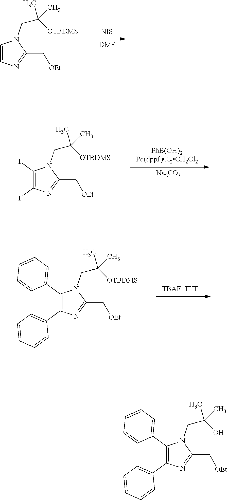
C1=CN=C(C[OEt])N1CC(C)([OTBDMS])C.[NIS].[DMF].C1(I)=C(I)N=C(C[OEt])N1CC(C)([OTBDMS])C.[Na2CO3].C1(C2=CC=CC=C2)=C(C2=CC=CC=C2)N=C(C[OEt])N1CC(C)([OTBDMS])C.C1(C2=CC=CC=C2)=C(C2=CC=CC=C2)N=C(C[OEt])N1CC(C)(O)C
